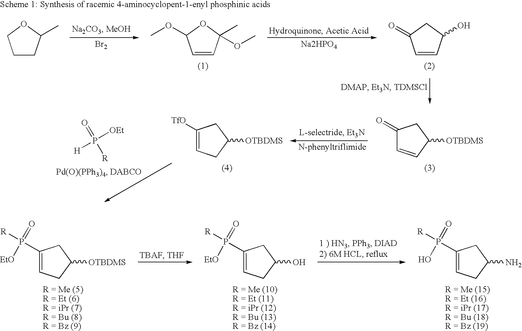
[Br2].C1CC(C)OC1.C1=CC(C)(OC)OC1OC.C1=CC(O)CC1=O.[Na2HPO4].C1(=O)C=CC([OTBDMS])C1.C1([TfO])=CCC([OTBDMS])C1.O=P([R])([OEt])[H].C1(P(=O)([EtO])[R])=CCC([OTBDMS])C1.C1(P(=O)([EtO])[R])=CCC(O)C1.C1(P(=O)(O)[R])=CCC(N)C1
